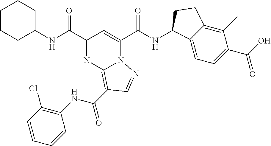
C1(NC(C2=NC3=C(C(NC4=C(Cl)C=CC=C4)=O)C=NN3C(C(NC3C4=CC=C(C(=O)O)C(C)=C4CC3)=O)=C2)=O)CCCCC1
